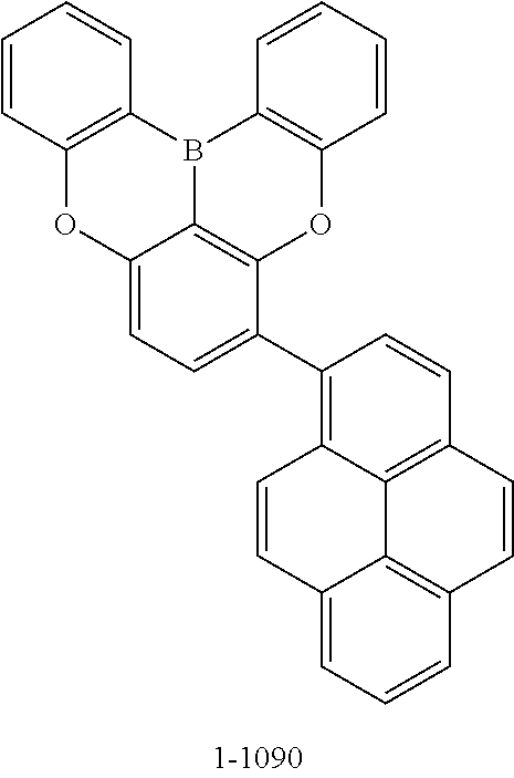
C1=CC2=C(C=C1)B1C3=C(C=CC=C3)OC3=C1C(=CC=C3C1=C3C4=C(C=C1)C=CC1=C4C(=CC=C1)C=C3)O2
